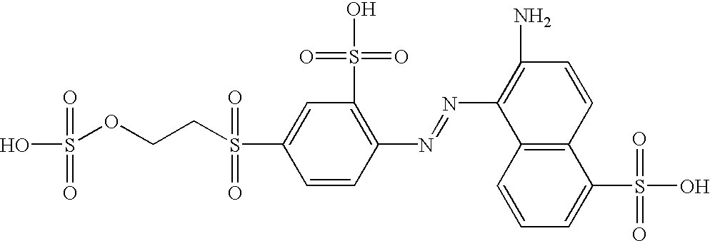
S(OCCS(C1=CC(S(O)(=O)=O)=C(N=NC2=C(N)C=CC3=C2C=CC=C3S(O)(=O)=O)C=C1)(=O)=O)(O)(=O)=O
